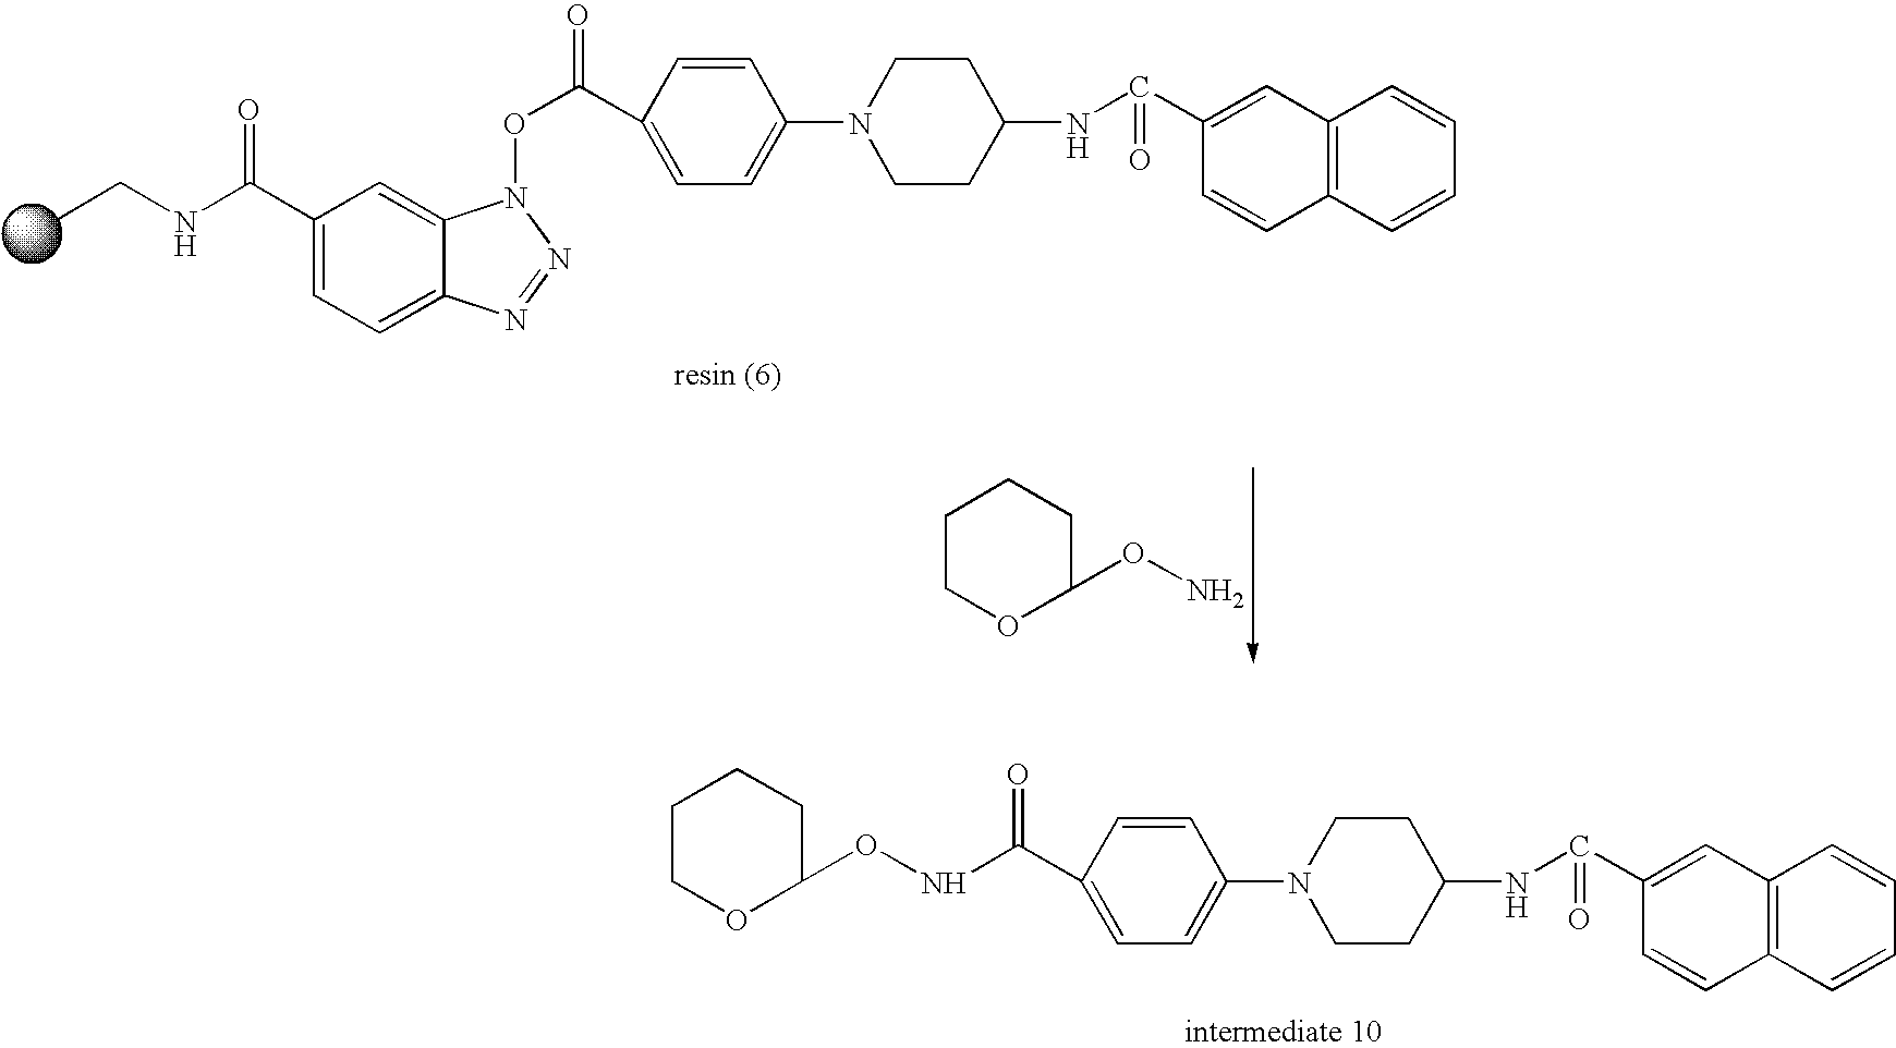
CCNC(C1=CC=C2C(=C1)N(OC(C1=CC=C(N3CCC(NC(C4=CC5=C(C=CC=C5)C=C4)=O)CC3)C=C1)=O)N=N2)=O.C1COC(ON)CC1.C1=CC2=C(C=C1)C=CC(C(NC1CCN(C3=CC=C(C(=O)NOC4CCCCO4)C=C3)CC1)=O)=C2
